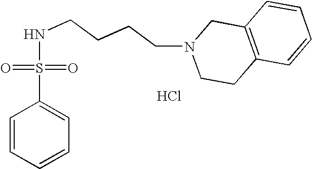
C1=CC=CC=C1S(=O)(=O)NCCCCN1CCC2=C(C1)C=CC=C2.Cl
